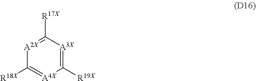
[A2X]1=C([R17X])[A3X]=C([R19X])[A4X]=C1[R18X]
